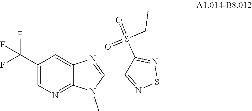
C1(C(F)(F)F)=CN=C2C(=C1)N=C(C1=NSN=C1S(=O)(=O)CC)N2C
